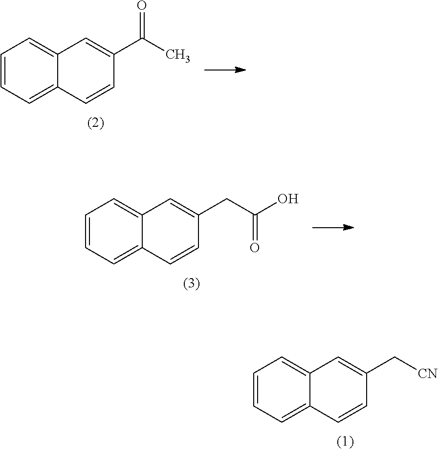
C1=CC=C2C(=C1)C=C(C(C)=O)C=C2.C1=CC=C2C(=C1)C=C(CC(O)=O)C=C2.C1=CC=C2C(=C1)C=C(C[CN])C=C2
